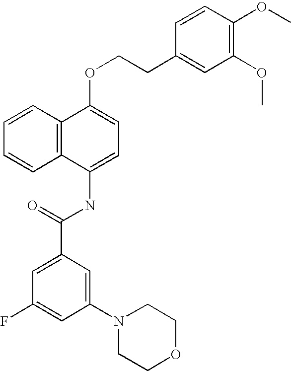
C1=CC2=C(C=C1)C(NC(C1=CC(F)=CC(N3CCOCC3)=C1)=O)=CC=C2OCCC1=CC(OC)=C(OC)C=C1
